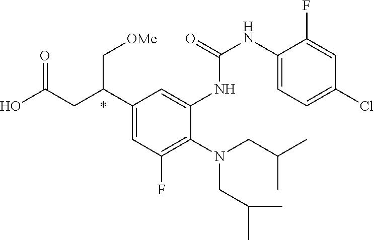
N(CC(C)C)(CC(C)C)C1=C(F)C=C(C(CC(O)=O)C[OMe])C=C1NC(=O)NC1=CC=C(Cl)C=C1F
